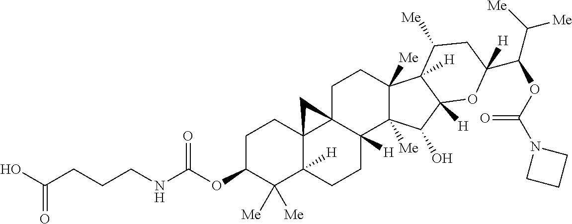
C1C23C4(C([H])(CCC2([H])C2([Me])C([Me])(C1)C1([H])C([Me])CC(C(OC(N5CCC5)=O)C([Me])[Me])([H])OC1([H])C2O)C([Me])([Me])C(OC(=O)NCCCC(O)=O)CC4)C3
